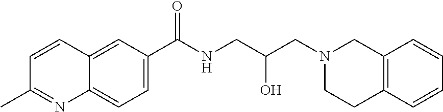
C12=C(C=CC=C1)CCN(CC(CNC(=O)C1=CC=C3C(=C1)C=CC(C)=N3)O)C2
